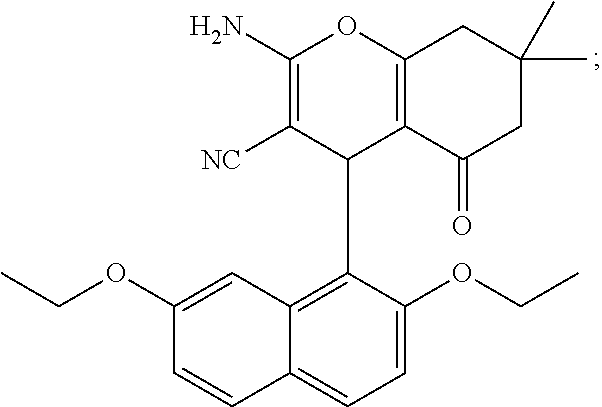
C1(N)=C([NC])C(C2=C3C(=CC=C2OCC)C=CC(OCC)=C3)C2=C(O1)CC(C)(C)CC2=O
